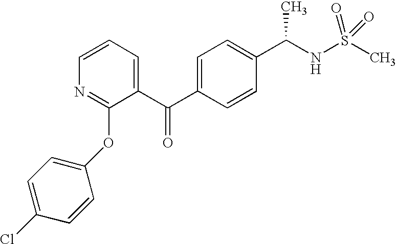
C1=CC(C(NS(C)(=O)=O)C)=CC=C1C(C1=CC=CN=C1OC1=CC=C(Cl)C=C1)=O
